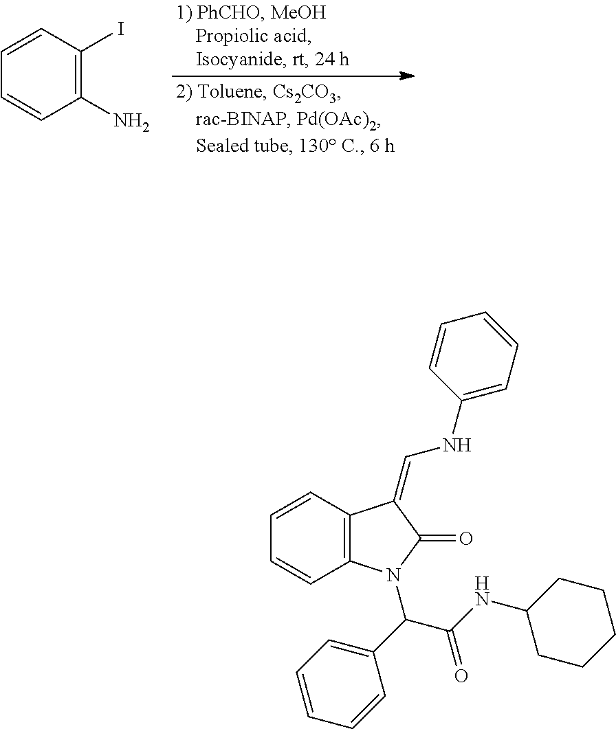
C1=CC(I)=C(N)C=C1.C1=CC2=C(C=C1)N(C(C(NC1CCCCC1)=O)C1=CC=CC=C1)C(=O)C2=CNC1=CC=CC=C1
